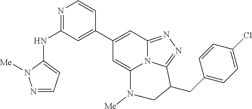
N1=CC=C(NC2=NC=CC(C3=CC4=NN=C5N4C(=C3)N([Me])CC5CC3=CC=C(Cl)C=C3)=C2)N1[Me]
